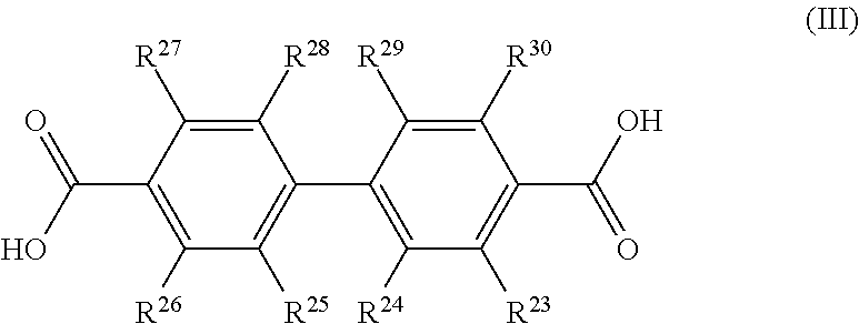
C1([R28])=C([R27])C(C(=O)O)=C([R26])C([R25])=C1C1=C([R24])C([R23])=C(C(O)=O)C([R30])=C1[R29]
